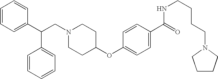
C(N1CCC(OC2=CC=C(C(=O)NCCCCN3CCCC3)C=C2)CC1)C(C1=CC=CC=C1)C1=CC=CC=C1
